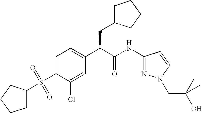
C1=C(S(=O)(C2CCCC2)=O)C(Cl)=CC(C(C(NC2=NN(CC(C)(C)O)C=C2)=O)CC2CCCC2)=C1
